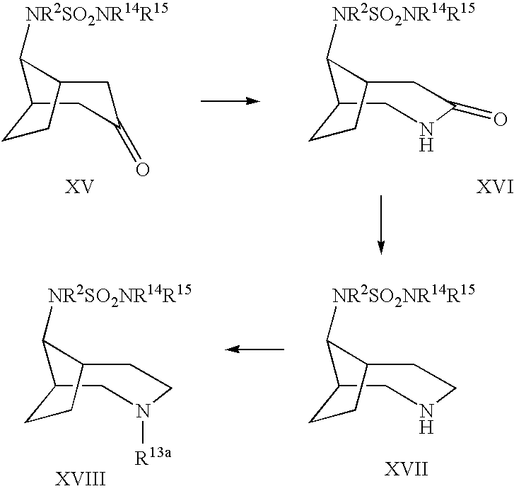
C1([NR2SO2NR14R15])C2CC(=O)CC1CC2.C1([NR2SO2NR14R15])C2CNC(=O)CC1CC2.C1([NR2SO2NR14R15])C2CNCCC1CC2.C1([NR2SO2NR14R15])C2CN([R13a])CCC1CC2
